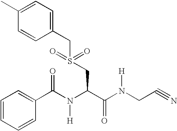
C1=CC=CC(C(N(C(C(N(CC#N)[H])=O)CS(CC2=CC=C(C)C=C2)(=O)=O)[H])=O)=C1
